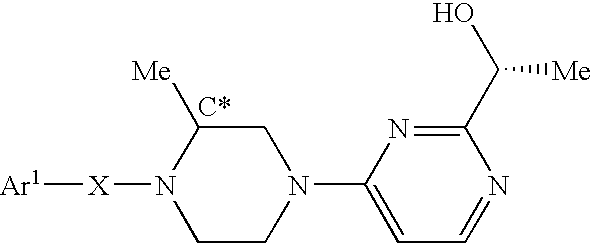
[Ar1][X]N1CCN(C2=CC=NC(C(O)[Me])=N2)CC1[Me]
